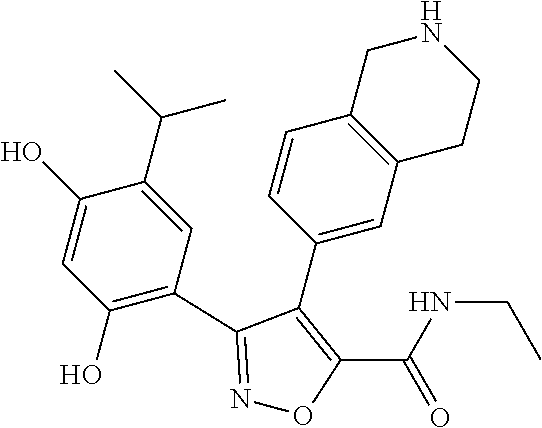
N1=C(C2=C(O)C=C(O)C(C(C)C)=C2)C(C2=CC3=C(C=C2)CNCC3)=C(C(NCC)=O)O1
